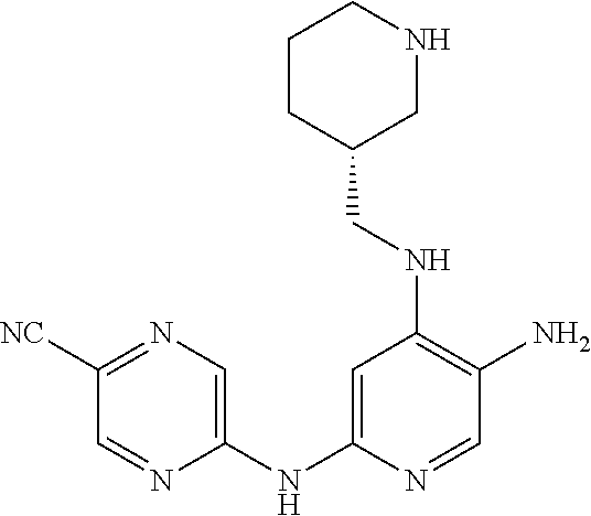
C1=NC(NC2=CC(NCC3CCCNC3)=C(N)C=N2)=CN=C1[NC]
